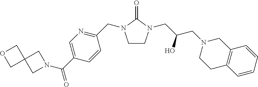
C1CN(CC(CN2CCC3=C(C2)C=CC=C3)O)C(=O)N1CC1=NC=C(C(=O)N2CC3(C2)COC3)C=C1
